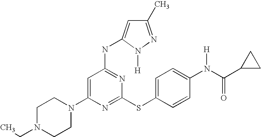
C1N(CC)CCN(C2=CC(NC3=CC(C)=NN3[H])=NC(SC3=CC=C(N(C(C4CC4)=O)[H])C=C3)=N2)C1
